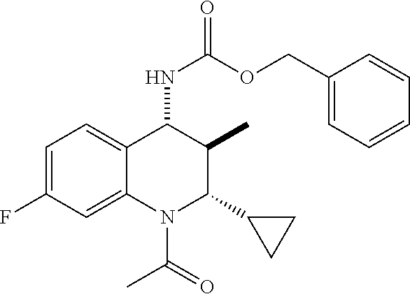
C12=CC(F)=CC=C1C(NC(=O)OCC1=CC=CC=C1)C(C)C(C1CC1)N2C(=O)C
